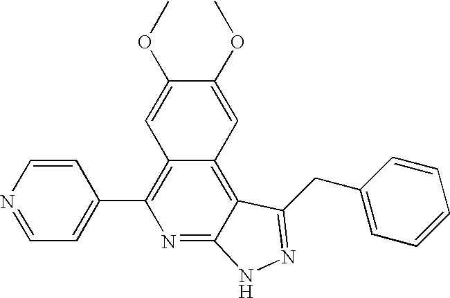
C1=NC=CC(C2=C3C(=C4C(=N2)NN=C4CC2=CC=CC=C2)C=C(OC)C(OC)=C3)=C1
